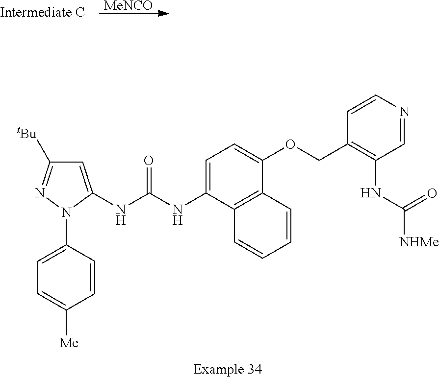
C1=C(NC(NC2=CC=C(OCC3=C(NC(=O)[NHMe])C=NC=C3)C3=C2C=CC=C3)=O)N(C2=CC=C([Me])C=C2)N=C1[tBu].[MeNCO]
